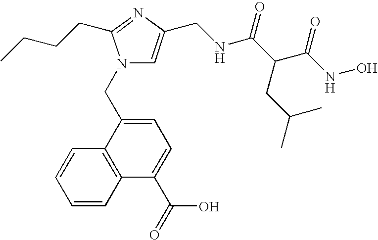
C1=CC2=C(C=C1)C(CN1C=C(CNC(C(C(NO)=O)CC(C)C)=O)N=C1CCCC)=CC=C2C(=O)O
